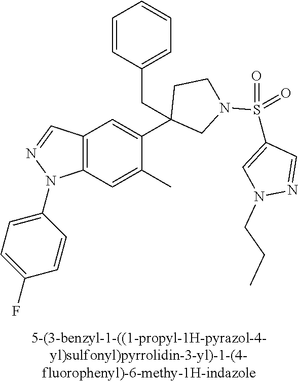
C12=C(C=C(C)C(C3(CC4=CC=CC=C4)CN(S(C4=CN(CCC)N=C4)(=O)=O)CC3)=C1)N(C1=CC=C(F)C=C1)N=C2
